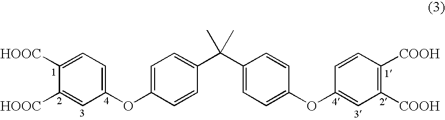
C1([HOOC])=CC(OC2=CC=C(C(C3=CC=C(OC4=CC([COOH])=C([COOH])C=C4)C=C3)(C)C)C=C2)=CC=C1[HOOC]
